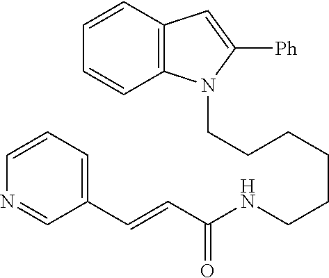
C(CCCCCNC(C=CC1=CC=CN=C1)=O)N1C2=C(C=C1[Ph])C=CC=C2
